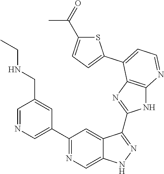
C1=NC=C(C2=NC=C3C(=C2)C(C2=NC4=C(N2)N=CC=C4C2=CC=C(C(=O)C)S2)=NN3)C=C1CNCC
